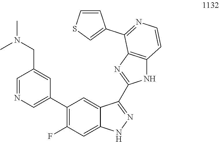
C1(C2=CN=CC(CN(C)C)=C2)=C(F)C=C2C(=C1)C(C1=NC3=C(N1)C=CN=C3C1=CSC=C1)=NN2
